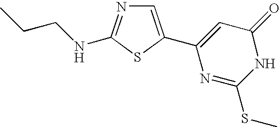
C1=C(C2=CC(=O)NC(SC)=N2)SC(NCCC)=N1
